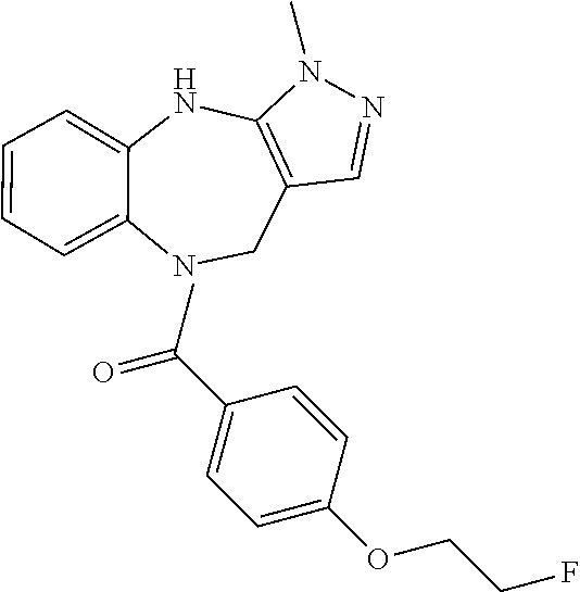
C1C2=C(NC3=CC=CC=C3N1)N(C)N=C2.C1=C(OCCF)C=CC(C(=O)C)=C1
